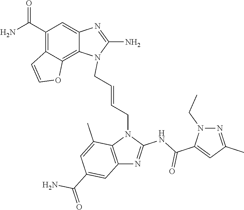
C1(C(N)=O)=C2C(=C3C(=C1)N=C(N)N3CC=CCN1C3=C(N=C1NC(C1=CC(C)=NN1CC)=O)C=C(C(=O)N)C=C3C)OC=C2
